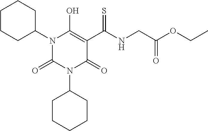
C1CCC(N2C(=O)N(C3CCCCC3)C(=O)C(C(NCC(OCC)=O)=S)=C2O)CC1
